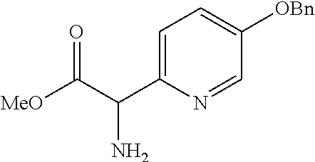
[MeO]C(C(C1=CC=C([OBn])C=N1)N)=O
